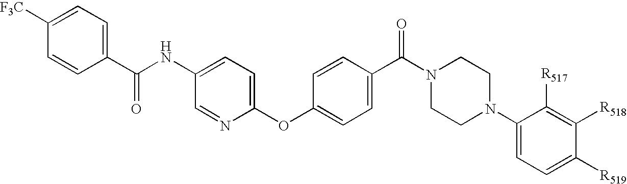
C1(C(=O)NC2=CC=C(OC3=CC=C(C(N4CCN(C5=CC=C([R519])C([R518])=C5[R517])CC4)=O)C=C3)N=C2)=CC=C([F3C])C=C1
